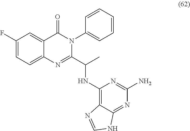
C1(F)=CC=C2C(=C1)C(=O)N(C1=CC=CC=C1)C(C(NC1=C3C(=NC(N)=N1)NC=N3)C)=N2
